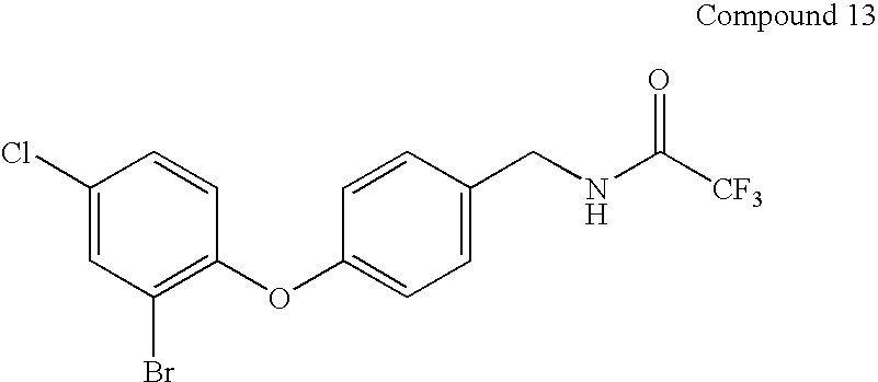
C1(Br)=C(OC2=CC=C(CNC([CF3])=O)C=C2)C=CC(Cl)=C1
